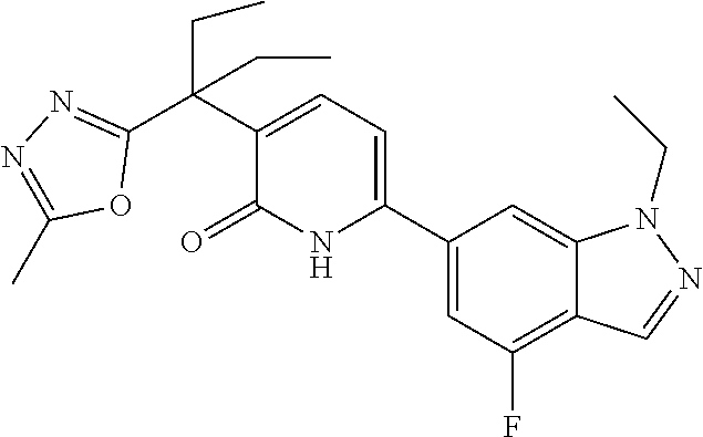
C1(C2=CC=C(C(C3=NN=C(C)O3)(CC)CC)C(=O)N2)=CC(F)=C2C(=C1)N(CC)N=C2
